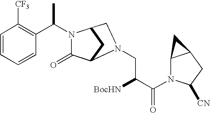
C1=CC=CC(C(C)N2C(=O)C3CC2CN3CC([BocHN])C(=O)N2C3C(CC2[CN])C3)=C1[CF3]
